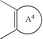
CC=CC.[A4]
